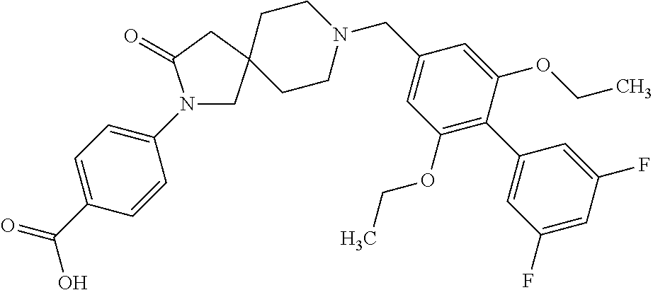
N1(C2=CC=C(C(=O)O)C=C2)CC2(CC1=O)CCN(CC1=CC(OCC)=C(C3=CC(F)=CC(F)=C3)C(OCC)=C1)CC2
